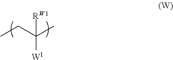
[RW1]C(CC)(C)[W1]
